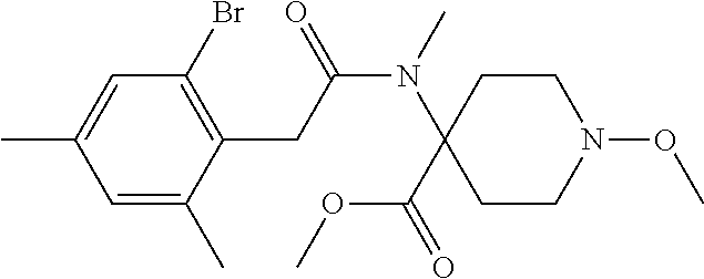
C1=C(C)C(CC(N(C)C2(C(=O)OC)CCN(OC)CC2)=O)=C(Br)C=C1C
